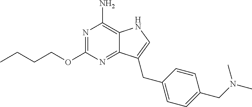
N1=C(OCCCC)N=C2C(=C1N)NC=C2CC1=CC=C(CN(C)C)C=C1
